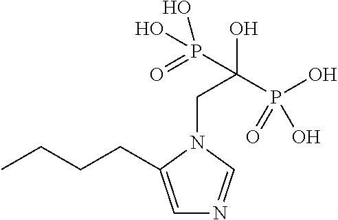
C1=C(CCCC)N(CC(O)(P(O)(O)=O)P(=O)(O)O)C=N1
